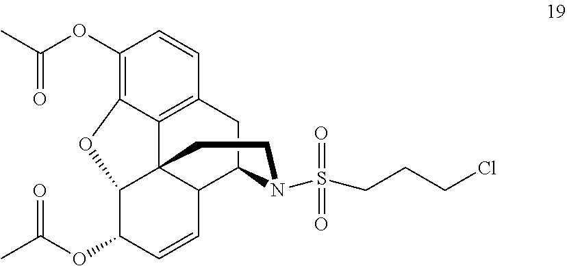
C1(OC(C)=O)=C2C3=C(C=C1)CC1C4C3(C(C(OC(C)=O)C=C4)O2)CCN1S(=O)(=O)CCCCl
